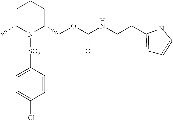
C1([SO2]N2C(COC(NCCC3=CC=CN3)=O)CCCC2C)=CC=C(Cl)C=C1
